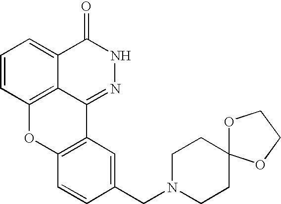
C1=CC2=C3C(=C1)C(=O)NN=C3C1=C(O2)C=CC(CN2CCC3(CC2)OCCO3)=C1
